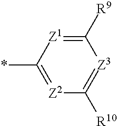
*C1=[Z2]C([R10])=[Z3]C([R9])=[Z1]1
